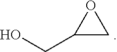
OCC1CO1
